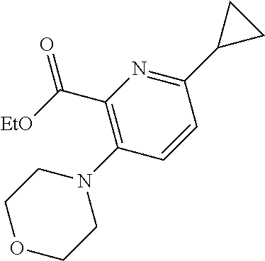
C1(C([EtO])=O)=C(N2CCOCC2)C=CC(C2CC2)=N1
